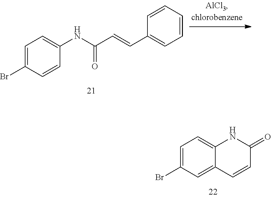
C1=C(Br)C=CC(NC(C=CC2=CC=CC=C2)=O)=C1.C1=C(Br)C=C2C(=C1)NC(=O)C=C2
